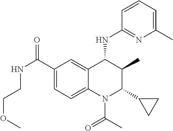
C1(C(=O)NCCOC)=CC=C2C(=C1)C(NC1=NC(C)=CC=C1)C(C)C(C1CC1)N2C(=O)C
